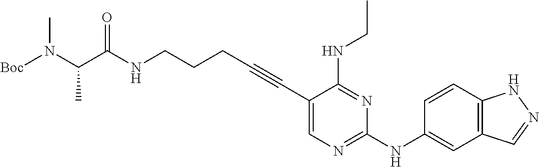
C(NCCCC#CC1=CN=C(NC2=CC3=C(C=C2)NN=C3)N=C1NCC)(=O)C(N([Boc])C)C
